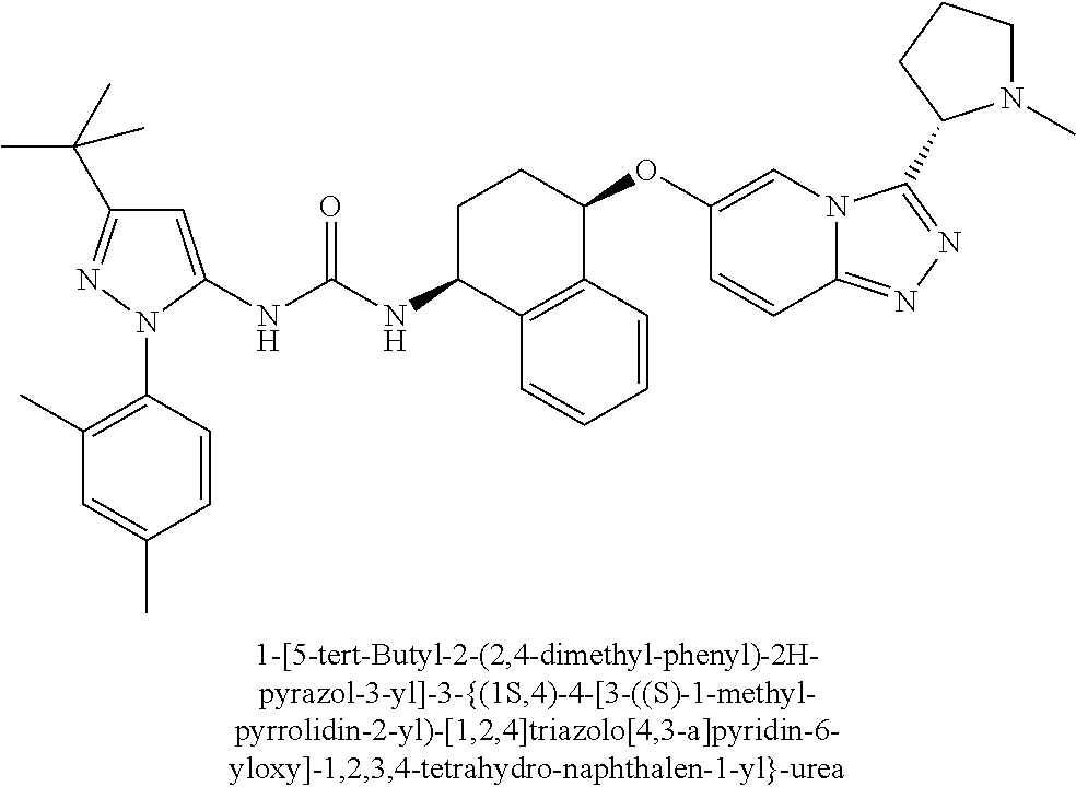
N(C(NC1C2=C(C(OC3=CN4C(=NN=C4C4N(C)CCC4)C=C3)CC1)C=CC=C2)=O)C1=CC(C(C)(C)C)=NN1C1=C(C)C=C(C)C=C1
